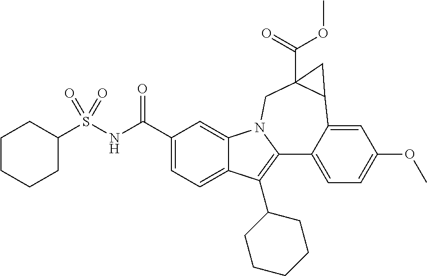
C1(C(NS(C2CCCCC2)(=O)=O)=O)=CC=C2C(=C1)N1C(=C2C2CCCCC2)C2=CC=C(OC)C=C2C2C(C(=O)OC)(C1)C2
